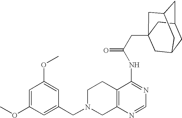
C1N(CC2=CC(OC)=CC(OC)=C2)CC2=C(C1)C(NC(=O)CC13CC4CC(CC(C1)C4)C3)=NC=N2
